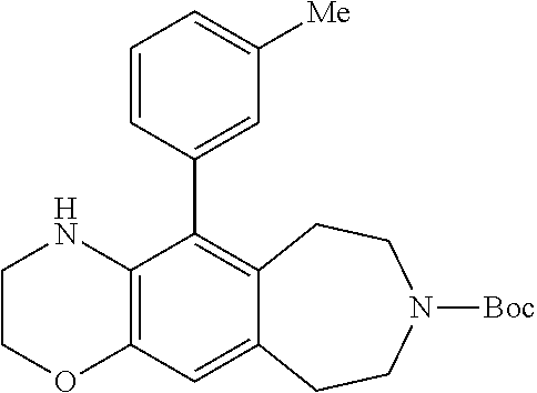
C12=C(C(C3=CC([Me])=CC=C3)=C3C(=C1)CCN([Boc])CC3)NCCO2
